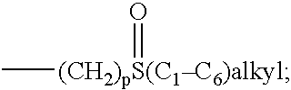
[(CH2)pS(C1C6)alkyl](=O)C
